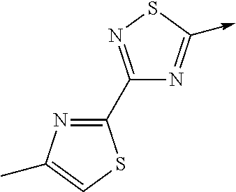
C1(C2=NC(C)=CS2)=NSC(->C)=N1
